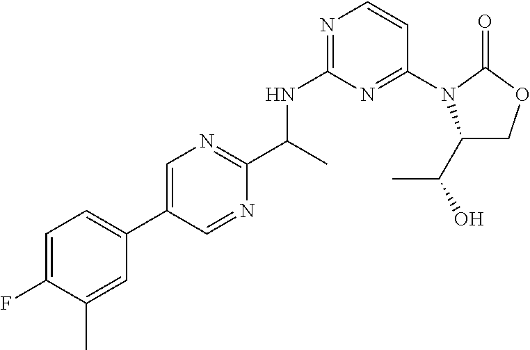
C1=C(F)C(C)=CC(C2=CN=C(C(C)NC3=NC=CC(N4C(C(O)C)COC4=O)=N3)N=C2)=C1
